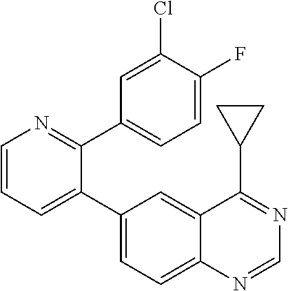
C1=CC=C(C2=CC=C3C(=C2)C(C2CC2)=NC=N3)C(C2=CC=C(F)C(Cl)=C2)=N1
